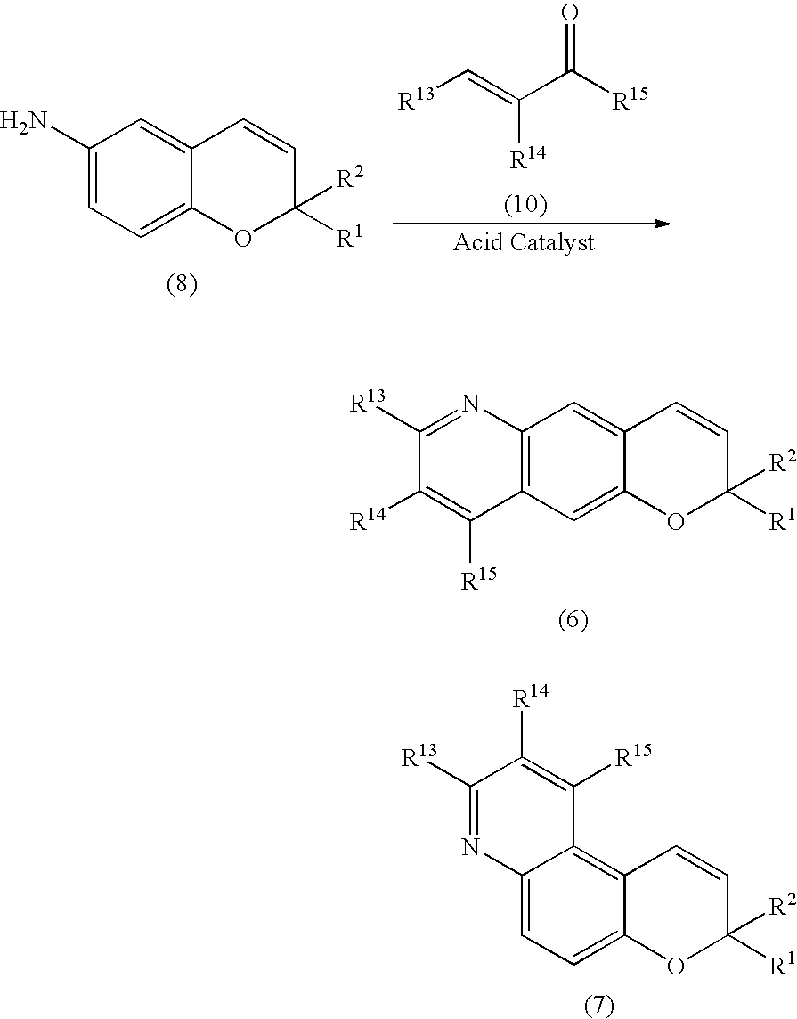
[R13]C=C([R14])C(=O)[R15].C1(N)=CC=C2C(=C1)C=CC([R2])([R1])O2.C12=C(C=C3C(=C1)C=CC([R2])([R1])O3)C([R15])=C([R14])C([R13])=N2.C12=CC=C3C(=C1C([R15])=C([R14])C([R13])=N2)C=CC([R2])([R1])O3
